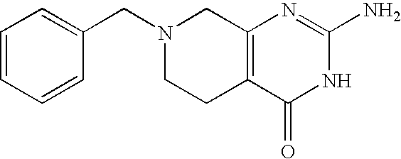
N1(CC2=CC=CC=C2)CCC2=C(C1)N=C(N)NC2=O
